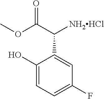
C1(O)=CC=C(F)C=C1C(C(OC)=O)[NH2HCl]
